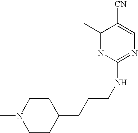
C1(C)=NC(NCCCC2CCN(C)CC2)=NC=C1[CN]
